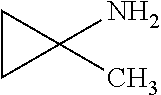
C1CC1(N)C
